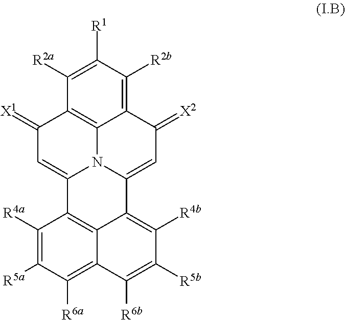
C12=C([R2b])C([R1])=C([R2a])C3=C1N1C(=CC2=[X2])C2=C([R4b])C([R5b])=C([R6b])C4=C([R6a])C([R5a])=C([R4a])C(=C24)C1=CC3=[X1]
